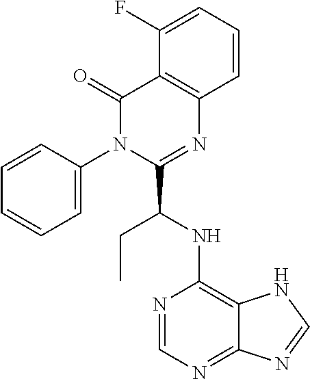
C1=CC=C(F)C2=C1N=C(C(NC1=C3C(=NC=N1)N=CN3)CC)N(C1=CC=CC=C1)C2=O
